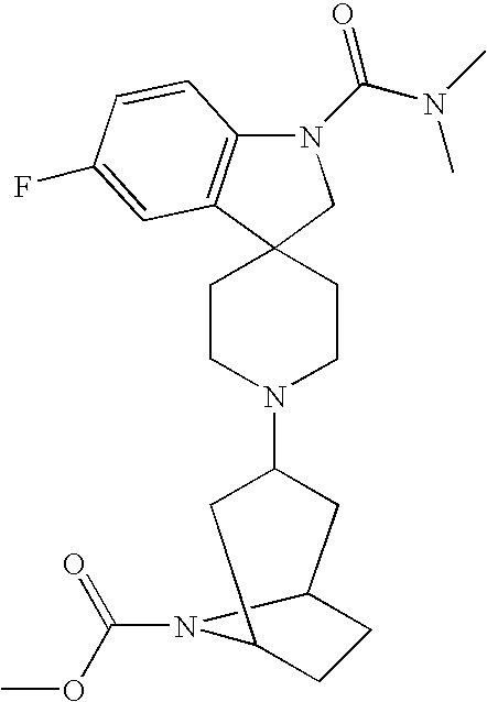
N1(C(N(C)C)=O)C2=C(C3(C1)CCN(C1CC4CCC(C1)N4C(=O)OC)CC3)C=C(F)C=C2
